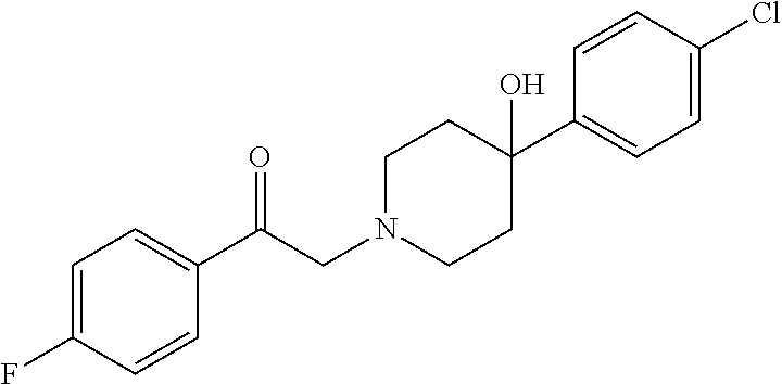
C1=C(F)C=CC(C(CN2CCC(C3=CC=C(Cl)C=C3)(O)CC2)=O)=C1
